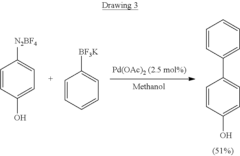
C1=CC(C2=CC=C(O)C=C2)=CC=C1.C1=CC(O)=CC=C1[N2BF4].C1=CC=CC=C1[BF3K]
